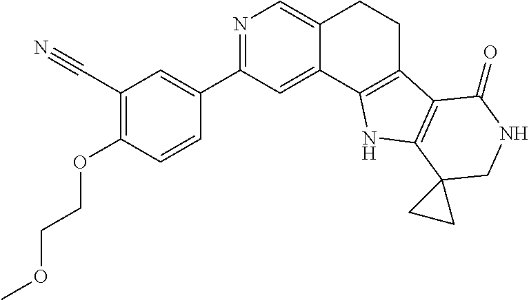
C1(C#N)=C(OCCOC)C=CC(C2=NC=C3C(=C2)C2=C(CC3)C3=C(N2)C2(CNC3=O)CC2)=C1
